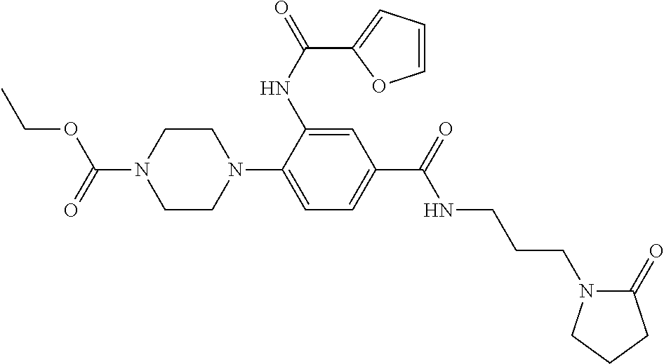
C1CN(C2=CC=C(C(=O)NCCCN3C(=O)CCC3)C=C2NC(=O)C2=CC=CO2)CCN1C(=O)OCC
